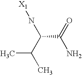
[X1]NC(C(C)C)C(=O)N
